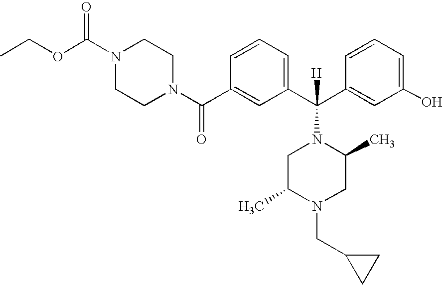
C1(C(N2CCN(C(OCC)=O)CC2)=O)=CC(C(C2=CC(O)=CC=C2)([H])N2CC(C)N(CC3CC3)CC2C)=CC=C1
